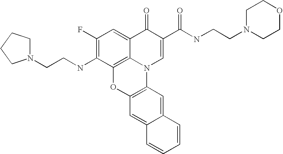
C1(F)=C(NCCN2CCCC2)C2=C3C(=C1)C(=O)C(C(NCCN1CCOCC1)=O)=CN3C1=C(O2)C=C2C(=C1)C=CC=C2
